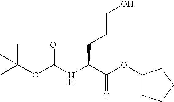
C1(OC(C(NC(OC(C)(C)C)=O)CCCO)=O)CCCC1
